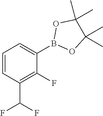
C1=CC(C(F)F)=C(F)C(B2OC(C)(C)C(C)(C)O2)=C1
